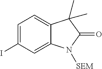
C1=C(I)C=C2C(=C1)C(C)(C)C(=O)N2[SEM]
